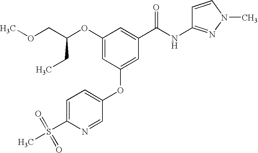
O(CC(CC)OC1=CC(OC2=CC=C(S(=O)(=O)C)N=C2)=CC(C(NC2=NN(C)C=C2)=O)=C1)C
